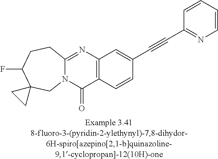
N12C(=NC3=C(C1=O)C=CC(C#CC1=NC=CC=C1)=C3)CCC(F)C1(C2)CC1
